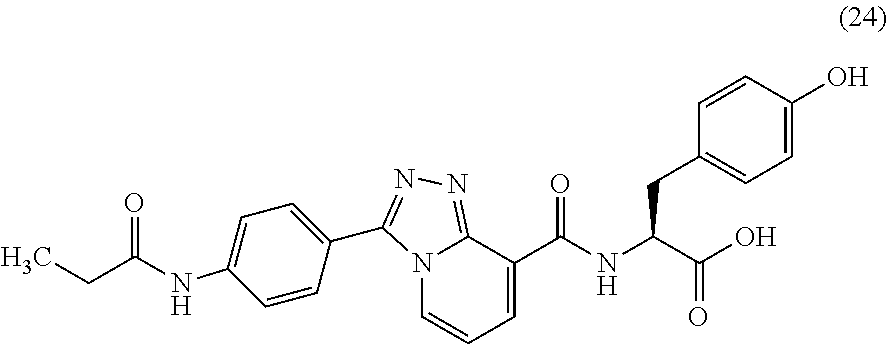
N12C=CC=C(C(NC(C(O)=O)CC3=CC=C(O)C=C3)=O)C1=NN=C2C1=CC=C(NC(CC)=O)C=C1
